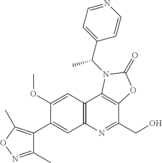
C1(OC)=CC2=C(C=C1C1=C(C)ON=C1C)N=C(CO)C1=C2N(C(C2=CC=NC=C2)C)C(=O)O1
